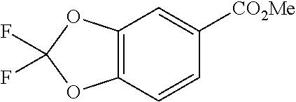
C1=CC2=C(C=C1[CO2Me])OC(F)(F)O2
